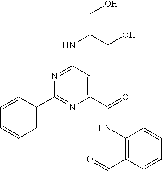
C1=CC(C2=NC(C(NC3=C(C(=O)C)C=CC=C3)=O)=CC(NC(CO)CO)=N2)=CC=C1
